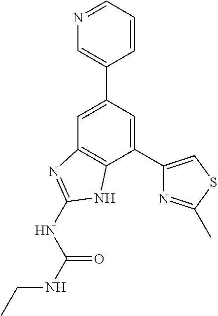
C1=C(C2=CN=CC=C2)C=C(C2=CSC(C)=N2)C2=C1N=C(NC(NCC)=O)N2
